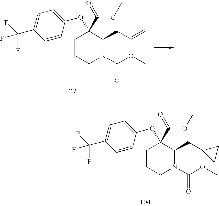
O=C(N1C(CC=C)C(OC2=CC=C(C(F)(F)F)C=C2)(C(OC)=O)CCC1)OC.O=C(N1C(CC2CC2)C(OC2=CC=C(C(F)(F)F)C=C2)(C(OC)=O)CCC1)OC
